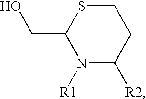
N1([R1])C([R2])CCSC1CO
